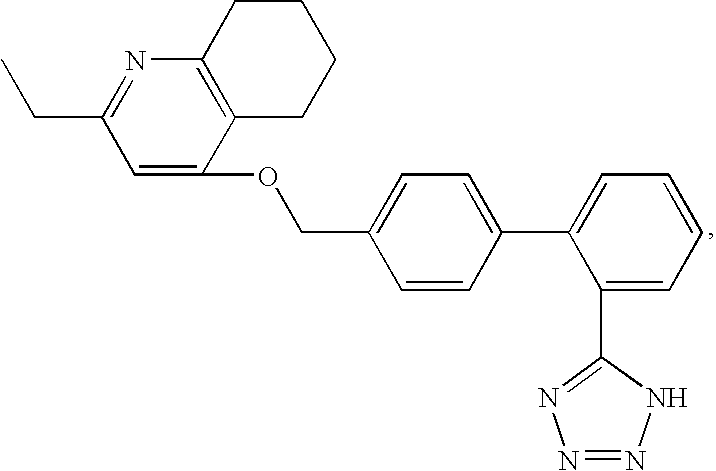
C1(COC2=CC(CC)=NC3=C2CCCC3)=CC=C(C2=CC=CC=C2C2=NN=NN2)C=C1
